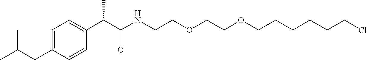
C1=C(CC(C)C)C=CC(C(C(NCCOCCOCCCCCCCl)O)C)=C1
